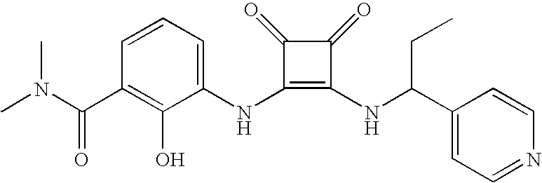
CN(C(C1=C(O)C(NC2=C(NC(C3=CC=NC=C3)CC)C(=O)C2=O)=CC=C1)=O)C
